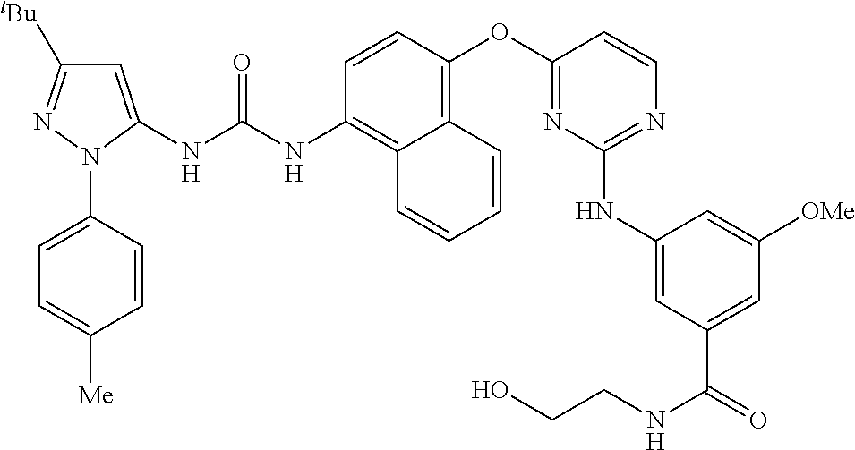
C1=CC(OC2=NC(NC3=CC(C(=O)NCCO)=CC([OMe])=C3)=NC=C2)=C2C(=C1NC(NC1=CC([tBu])=NN1C1=CC=C([Me])C=C1)=O)C=CC=C2
